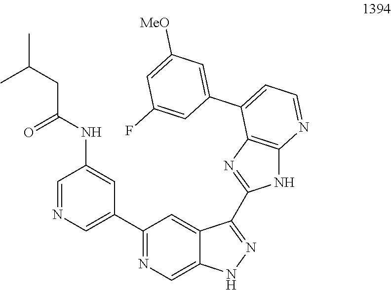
C1(C2=CN=CC(NC(CC(C)C)=O)=C2)=NC=C2C(=C1)C(C1=NC3=C(N1)N=CC=C3C1=CC([MeO])=CC(F)=C1)=NN2
